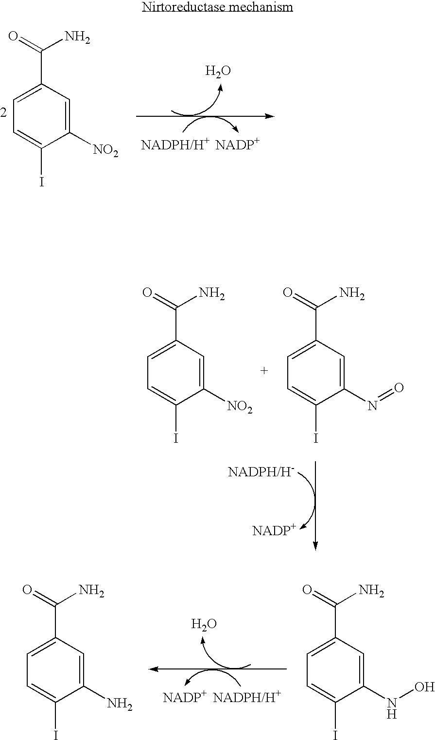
O.C1([NO2])=CC(C(N)=O)=CC=C1I.C1([NO2])=CC(C(N)=O)=CC=C1I.C1(N=O)=CC(C(N)=O)=CC=C1I.O.C1(N)=CC(C(N)=O)=CC=C1I.C1(NO)=CC(C(N)=O)=CC=C1I
